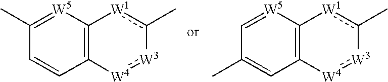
C1(C)=[W5]C2=C(C=C1)[W4]:[W3]-c(C)[W1]2.C1=[W5]C2=C(C=C1C)[W4]:[W3]-c(C)[W1]2
